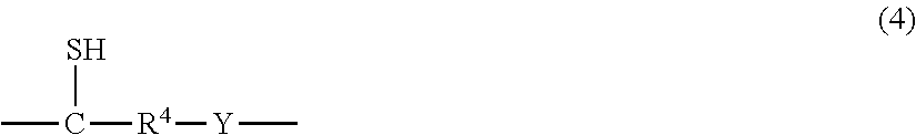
CC([R4][Y]C)S
